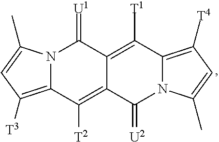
N12C(=C([T3])C=C1C)C([T2])=C1C(=C([T1])C3=C([T4])C=C(C)N3C1=[U2])C2=[U1]
